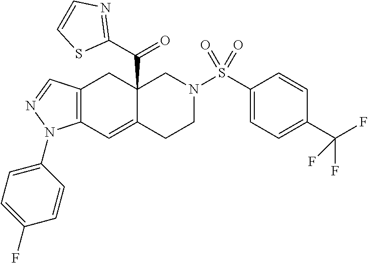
C12=C(C=C3C(C(C4=NC=CS4)=O)(C1)CN(S(C1=CC=C(C(F)(F)F)C=C1)(=O)=O)CC3)N(C1=CC=C(F)C=C1)N=C2
